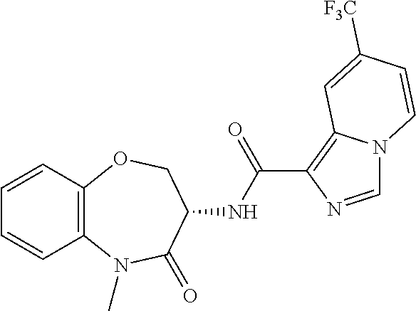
C12=C(C=CC=C1)OCC(NC(C1=C3N(C=N1)C=CC([F3C])=C3)=O)C(=O)N2C
